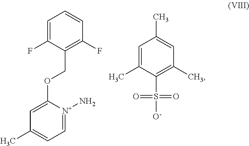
C1=C(F)C(COC2=CC(C)=CC=[N+]2N)=C(F)C=C1.C1=C(C)C(S([O-])(=O)=O)=C(C)C=C1C
